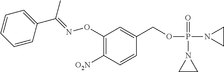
C1(ON=C(C2=CC=CC=C2)C)=C([O2N])C=CC(COP(N2CC2)(=O)N2CC2)=C1
